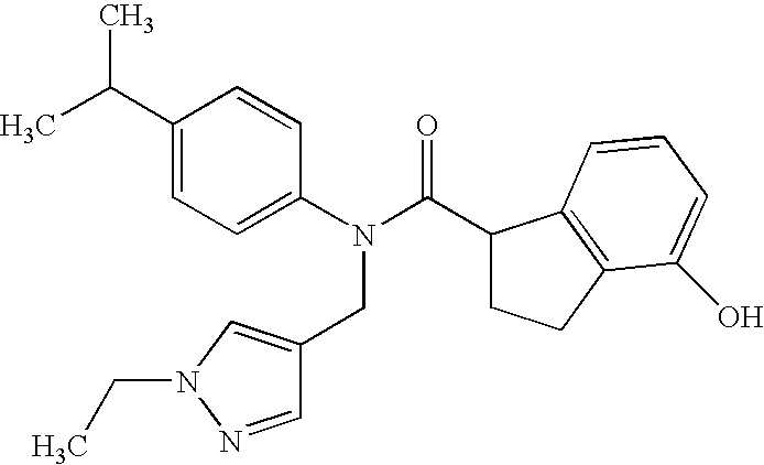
C1=C(C(C)C)C=CC(N(C(C2CCC3=C2C=CC=C3O)=O)CC2=CN(CC)N=C2)=C1
